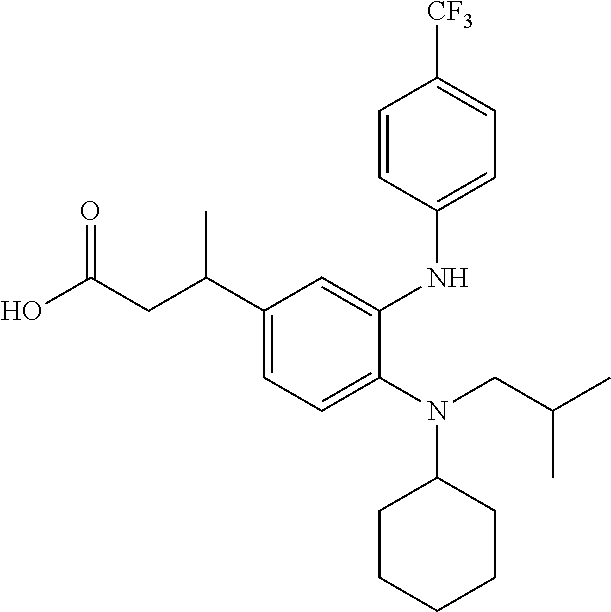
C1(C(CC(O)=O)C)=CC=C(N(CC(C)C)C2CCCCC2)C(NC2=CC=C([CF3])C=C2)=C1
